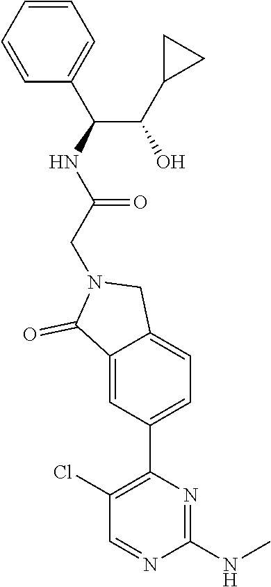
C1(Cl)=C(C2=CC=C3C(=C2)C(=O)N(CC(=O)NC(C(C2CC2)O)C2=CC=CC=C2)C3)N=C(NC)N=C1
